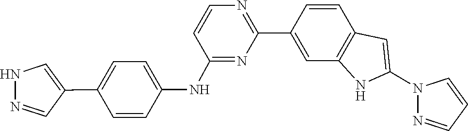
N1(C2=CC3=C(C=C(C4=NC=CC(NC5=CC=C(C6=CNN=C6)C=C5)=N4)C=C3)N2)N=CC=C1
